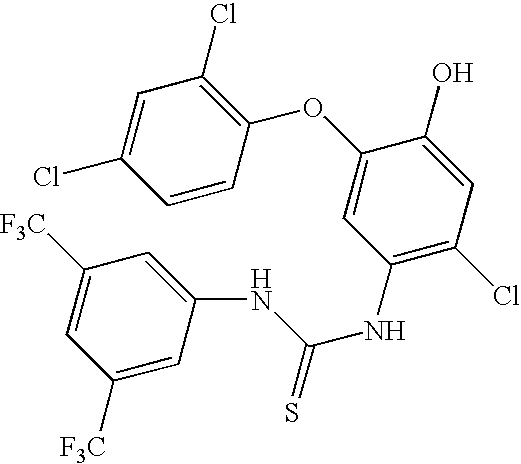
C1=CC(OC2=CC(NC(=S)NC3=CC([F3C])=CC([F3C])=C3)=C(Cl)C=C2O)=C(Cl)C=C1Cl
